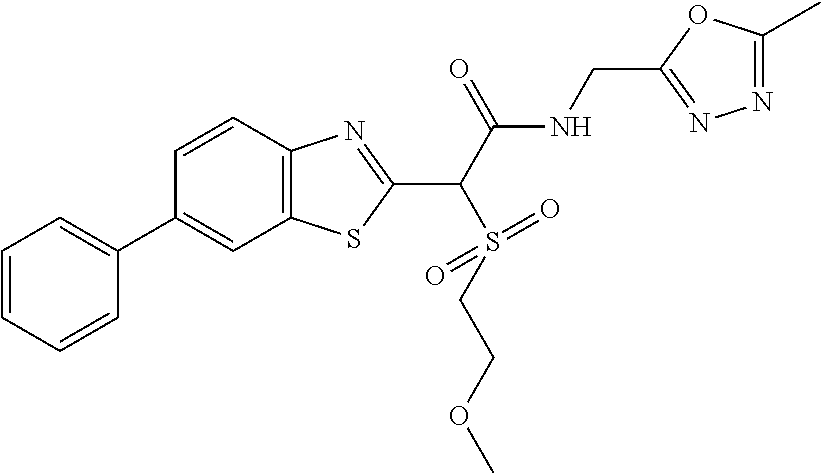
C1=CC2=C(C=C1C1=CC=CC=C1)SC(C(C(NCC1=NN=C(C)O1)=O)S(=O)(=O)CCOC)=N2
